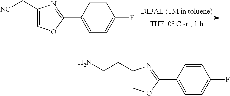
C([NC])C1=COC(C2=CC=C(F)C=C2)=N1.C(CN)C1=COC(C2=CC=C(F)C=C2)=N1
